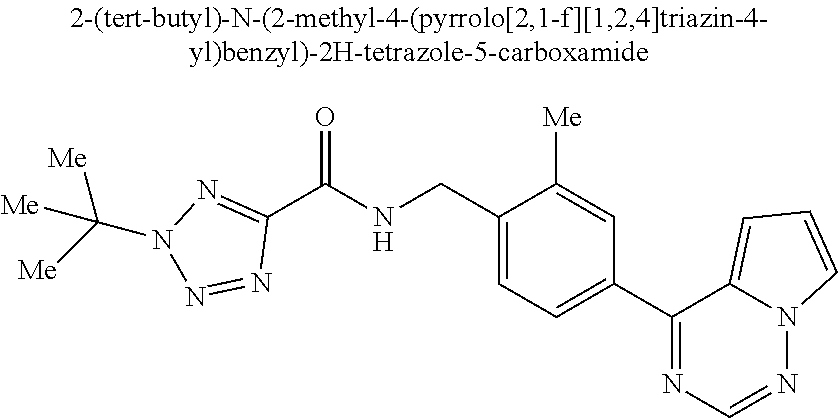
C1(C(NCC2=CC=C(C3=NC=NN4C3=CC=C4)C=C2[Me])=O)=NN(C([Me])([Me])[Me])N=N1
